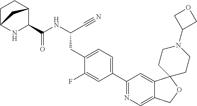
N(C(C#N)CC1=CC=C(C2=NC=C3C(=C2)C2(OC3)CCN(C3COC3)CC2)C=C1F)C(=O)C1C2CCC(N1)C2
